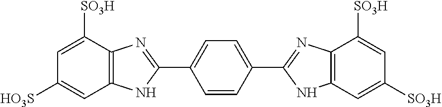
C12=C(C([SO3H])=CC([HO3S])=C1)N=C(C1=CC=C(C3=NC4=C(N3)C=C([SO3H])C=C4[SO3H])C=C1)N2
